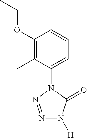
C1=C(N2N=NN([H])C2=O)C(C)=C(OCC)C=C1
